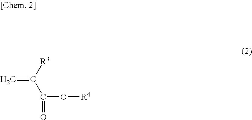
C=C([R3])C(=O)O[R4]
